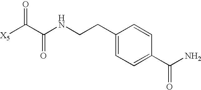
[X5]C(C(NCCC1=CC=C(C(=O)N)C=C1)=O)=O
